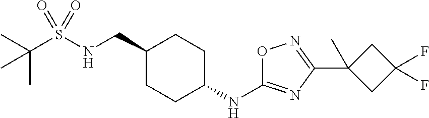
C(S(NCC1CCC(NC2=NC(C3(C)CC(F)(F)C3)=NO2)CC1)(=O)=O)(C)(C)C
